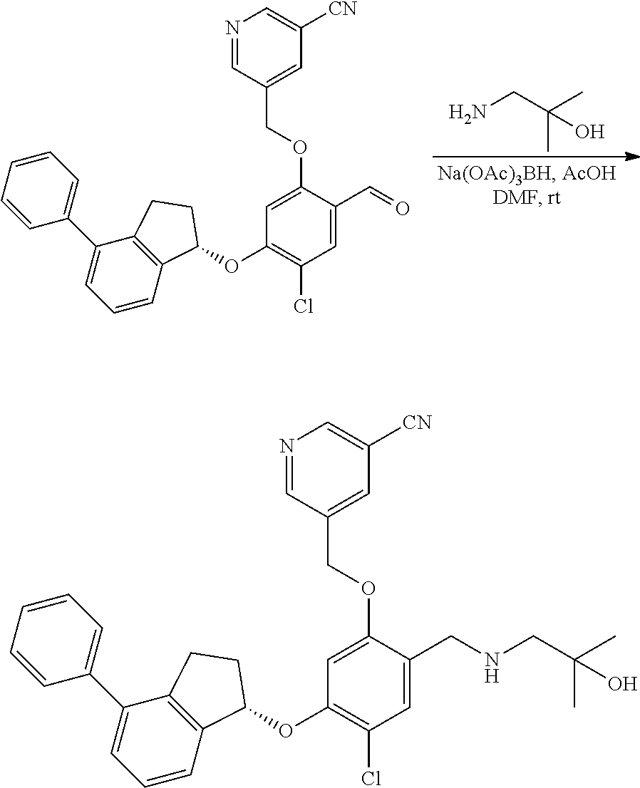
NCC(C)(O)C.C1=C(C=O)C(OCC2=CC([CN])=CN=C2)=CC(OC2C3=C(C(C4=CC=CC=C4)=CC=C3)CC2)=C1Cl.C1=C(CNCC(C)(C)O)C(OCC2=CC([CN])=CN=C2)=CC(OC2C3=C(C(C4=CC=CC=C4)=CC=C3)CC2)=C1Cl
